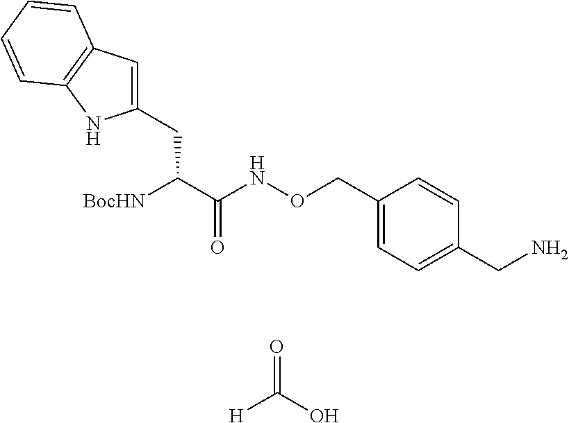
C1(CC(C(NOCC2=CC=C(CN)C=C2)=O)[BocHN])=CC2=C(N1)C=CC=C2.O=C(O)[H]
